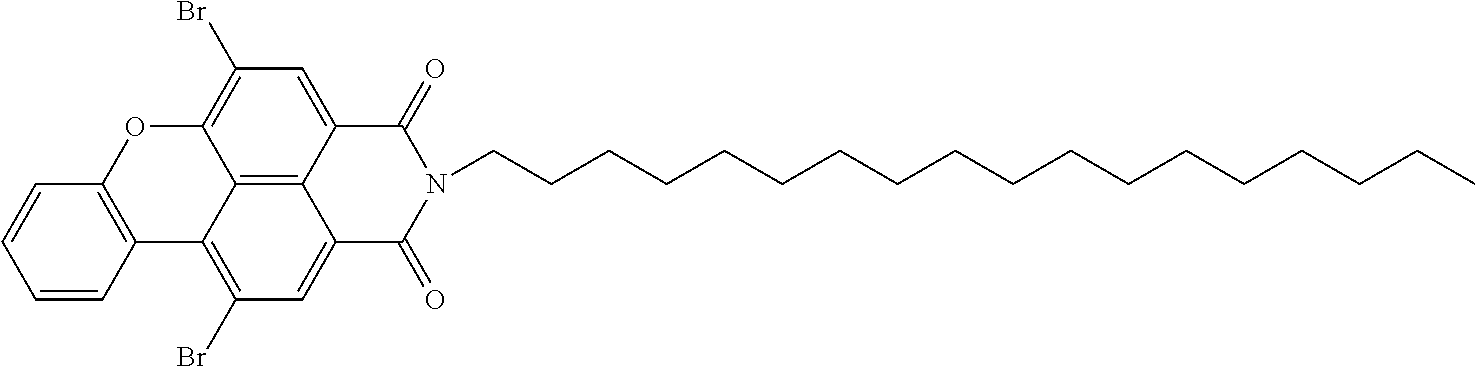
C12=C3C4=CC(Br)=C1OC1=C(C2=C(Br)C=C3C(=O)N(CCCCCCCCCCCCCCCCCC)C4=O)C=CC=C1
